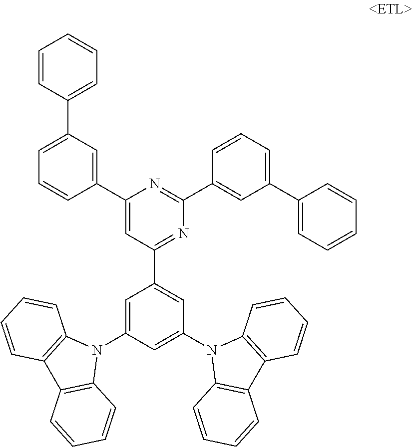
C1(C2=CC(C3=CC=CC=C3)=CC=C2)=CC(C2=CC(N3C4=C(C5=C3C=CC=C5)C=CC=C4)=CC(N3C4=C(C5=C3C=CC=C5)C=CC=C4)=C2)=NC(C2=CC(C3=CC=CC=C3)=CC=C2)=N1
